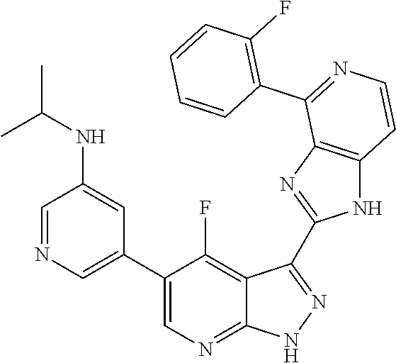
C1=NC=C(C2=CN=C3C(=C2F)C(C2=NC4=C(N2)C=CN=C4C2=C(F)C=CC=C2)=NN3)C=C1NC(C)C
